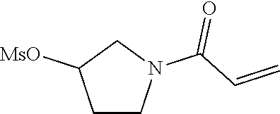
C1CN(C(C=C)=O)CC1[MsO]
